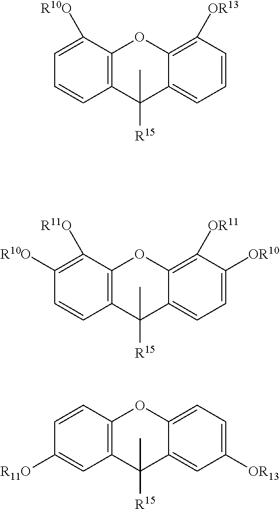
C12=C(C([R11O])=C([R10O])C=C1)OC1=C([OR11])C([OR10])=CC=C1C2([R15])C.C12=C(C([R10O])=CC=C1)OC1=C([OR13])C=CC=C1C2([R15])C.C12=C(C=CC([R11O])=C1)OC1=CC=C([OR13])C=C1C2([R15])C
